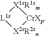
[X1sR1sm]1[L1s][X2sR2sn][CrXp]1
